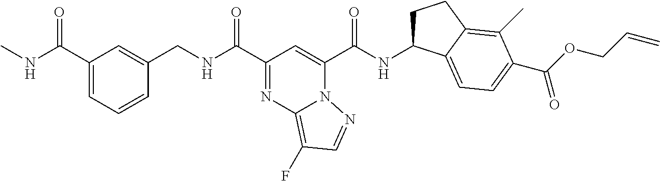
C1(C(NC)=O)=CC=CC(CNC(C2=NC3=C(F)C=NN3C(C(NC3CCC4=C(C)C(C(OCC=C)=O)=CC=C34)=O)=C2)=O)=C1
